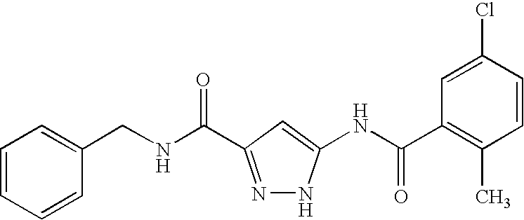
N(C(=O)C1=NNC(NC(C2=C(C)C=CC(Cl)=C2)=O)=C1)CC1=CC=CC=C1
